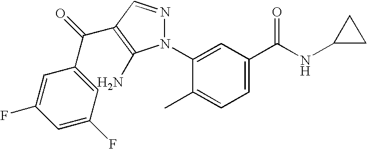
C1=C(N2N=CC(C(=O)C3=CC(F)=CC(F)=C3)=C2N)C(C)=CC=C1C(NC1CC1)=O
